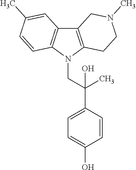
C12=C(N(CC(C3=CC=C(O)C=C3)(C)O)C3=C1C=C(C)C=C3)CCN(C)C2
